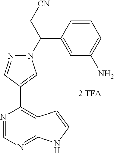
N1(C(C[CN])C2=CC(N)=CC=C2)N=CC(C2=C3C(=NC=N2)NC=C3)=C1
